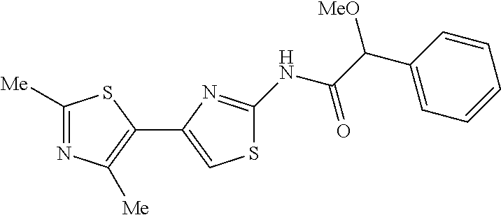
C1([Me])=NC([Me])=C(C2=CSC(NC(C(C3=CC=CC=C3)[MeO])=O)=N2)S1
